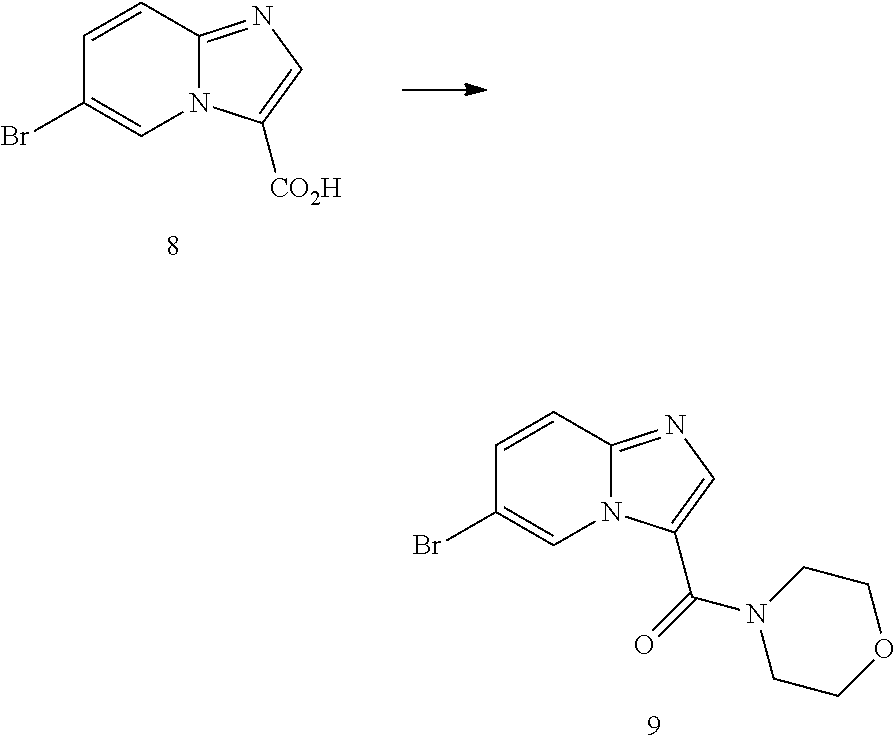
C1=CC2=NC=C([CO2H])N2C=C1Br.C1=CC2=NC=C(C(=O)N3CCOCC3)N2C=C1Br
